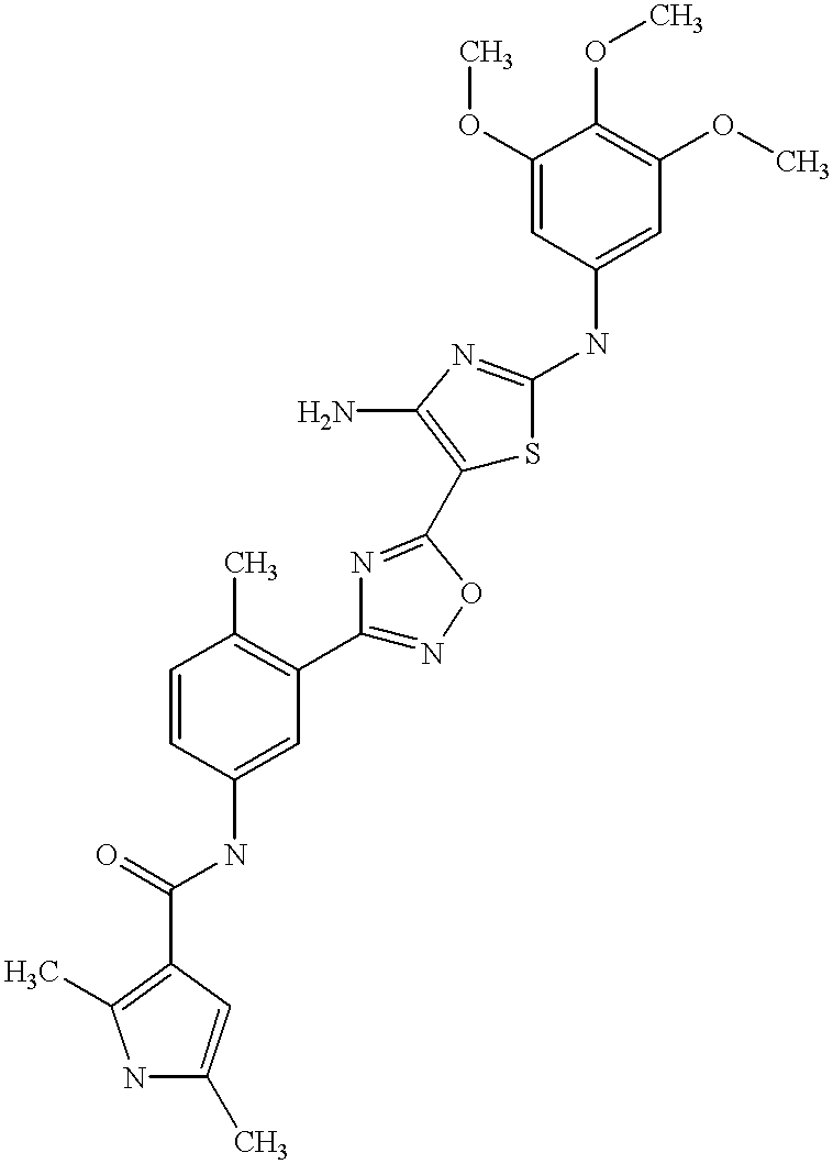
C1(C(=O)NC2=CC(C3=NOC(C4=C(N)N=C(NC5=CC(OC)=C(OC)C(OC)=C5)S4)=N3)=C(C)C=C2)=C(C)NC(C)=C1
